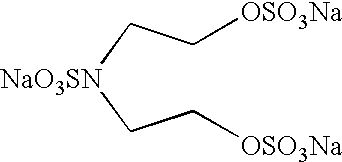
C(C[NaO3SN]CC[OSO3Na])[OSO3Na]
